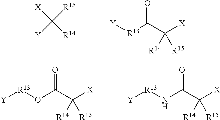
[R15]C([Y])([X])[R14].[Y][R13]C(C([X])([R14])[R15])=O.[R13](OC(C([X])([R14])[R15])=O)[Y].[R13](NC(C([X])([R14])[R15])=O)[Y]
